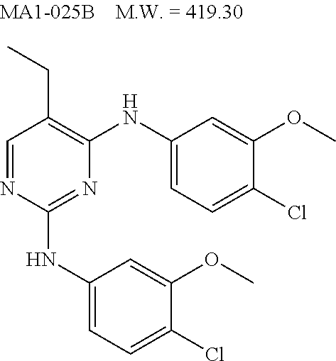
C1=NC(NC2=CC=C(Cl)C(OC)=C2)=NC(NC2=CC=C(Cl)C(OC)=C2)=C1CC
